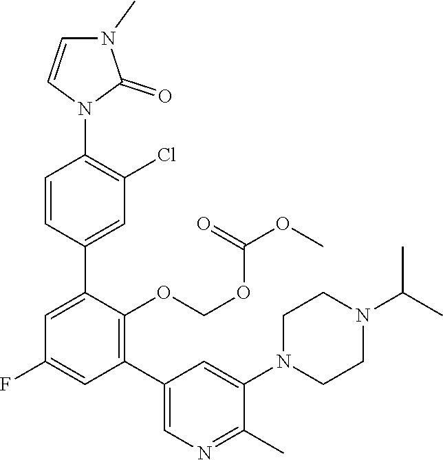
C1=CC(N2C(=O)N(C)C=C2)=C(Cl)C=C1C1=CC(F)=CC(C2=CN=C(C)C(N3CCN(C(C)C)CC3)=C2)=C1OCOC(OC)=O
